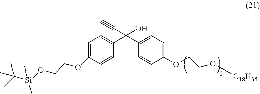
C1=C(OCCO[Si](C(C)(C)C)(C)C)C=CC(C(C2=CC=C(OCCO[C18H35])C=C2)(C#C)O)=C1
